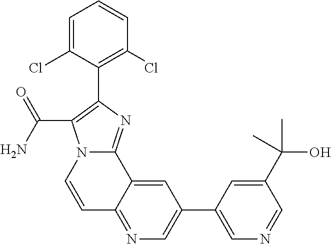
C1=C(Cl)C(C2=C(C(N)=O)N3C(=N2)C2=CC(C4=CN=CC(C(O)(C)C)=C4)=CN=C2C=C3)=C(Cl)C=C1
